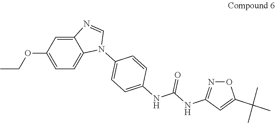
C12=CC(OCC)=CC=C1N(C1=CC=C(NC(NC3=NOC(C(C)(C)C)=C3)=O)C=C1)C=N2
